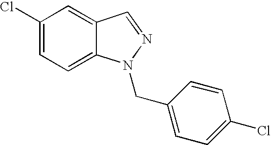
C1=C2C(=CC=C1Cl)N(CC1=CC=C(Cl)C=C1)N=C2
